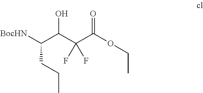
[BocHN]C(C(C(C(=O)OCC)(F)F)O)CCC
